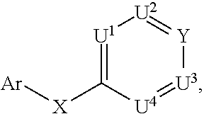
[U1]1=C([X][Ar])[U4]=[U3][Y]=[U2]1
